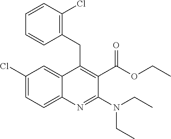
C1(Cl)=CC=C2C(=C1)C(CC1=C(Cl)C=CC=C1)=C(C(OCC)=O)C(N(CC)CC)=N2
